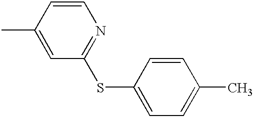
C1=CC(C)=CC(SC2=CC=C(C)C=C2)=N1
